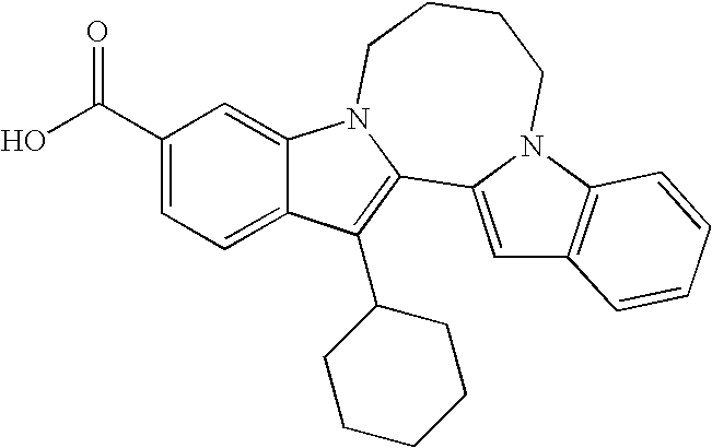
C1(C(=O)O)=CC=C2C(=C1)N1C(=C2C2CCCCC2)C2=CC3=C(N2CCCC1)C=CC=C3
